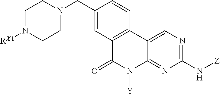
C1(CN2CCN([RX1])CC2)=CC2=C(C=C1)C1=CN=C(N[Z])N=C1N([Y])C2=O
